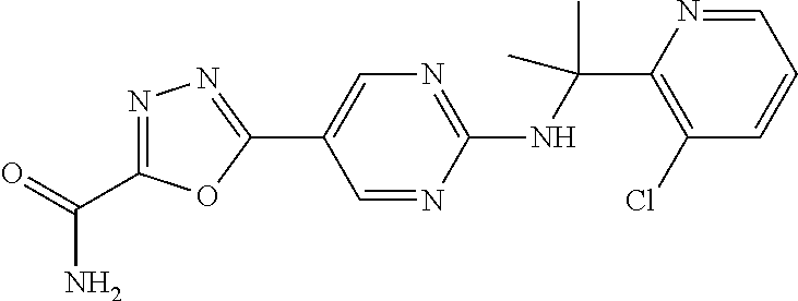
C1(NC(C2=C(Cl)C=CC=N2)(C)C)=NC=C(C2=NN=C(C(=O)N)O2)C=N1
